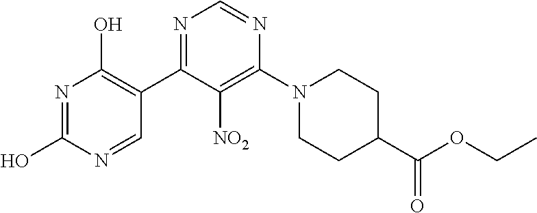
N1=C(O)N=CC(C2=NC=NC(N3CCC(C(OCC)=O)CC3)=C2[NO2])=C1O
